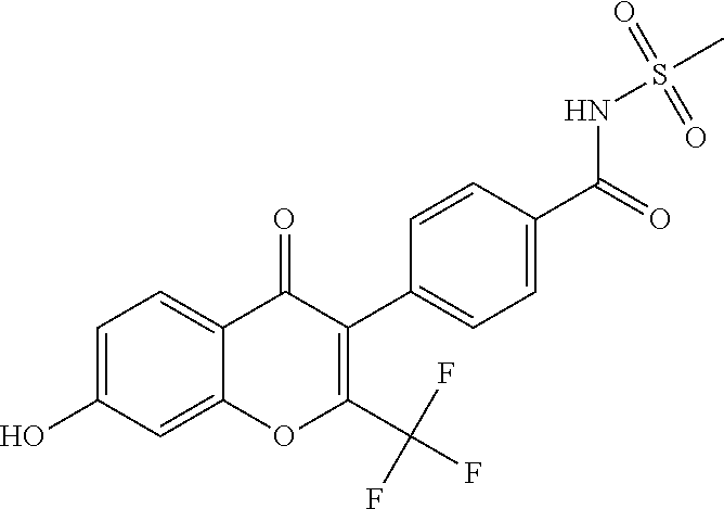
C1=C(O)C=C2C(=C1)C(=O)C(C1=CC=C(C(=O)NS(=O)(=O)C)C=C1)=C(C(F)(F)F)O2
